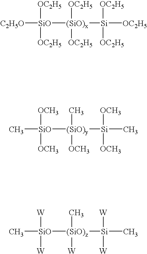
[SiO]([C2H5O])([(SiO)x]([Si]([OC2H5])([OC2H5])[OC2H5])([OC2H5])[OC2H5])([OC2H5])[OC2H5].[SiO](C)([(SiO)y]([Si](C)([OCH3])[OCH3])(C)[OCH3])([OCH3])[OCH3].[SiO](C)([(SiO)z]([Si](C)([W])[W])(C)[W])([W])[W]
